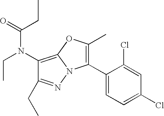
C1(N(C(CC)=O)CC)=C2N(N=C1CC)C(C1=CC=C(Cl)C=C1Cl)=C(C)O2
